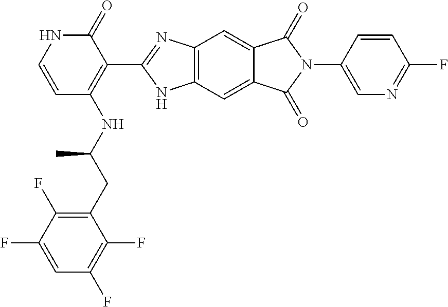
C(C(NC1=C(C2=NC3=C(N2)C=C2C(=C3)C(=O)N(C3=CN=C(F)C=C3)C2=O)C(=O)NC=C1)C)C1=C(F)C(F)=CC(F)=C1F
